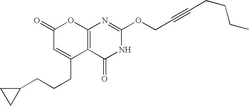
C12=C(C(=O)NC(OCC#CCCCC)=N1)C(CCCC1CC1)=CC(=O)O2
